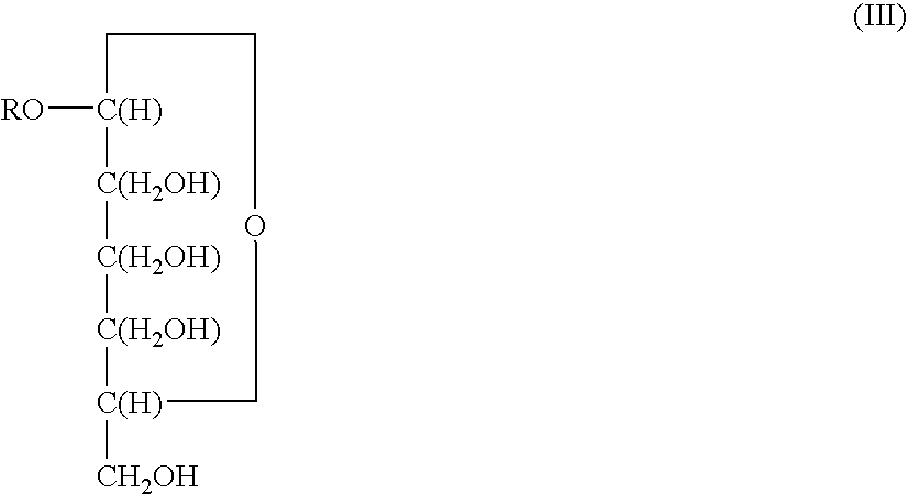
[RO][C(H)]1CCOC[C(H)]([CH2OH])[C(H2OH)][C(H2OH)][C(H2OH)]1
